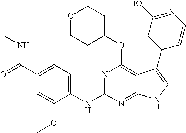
N(C1=NC(OC2CCOCC2)=C2C(=N1)NC=C2C1=CC(O)=NC=C1)C1=CC=C(C(=O)NC)C=C1OC
